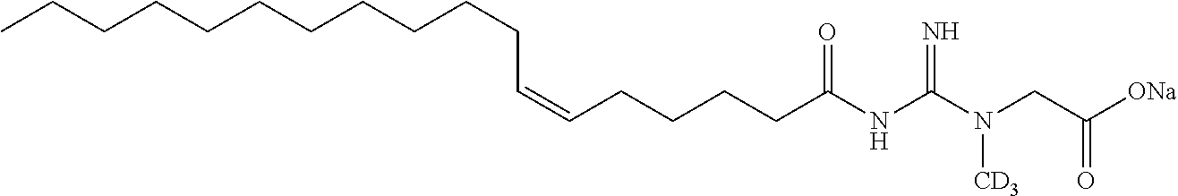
C(CCCC(NC(N(CC([ONa])=O)[CD3])=N)=O)C=CCCCCCCCCCCC
